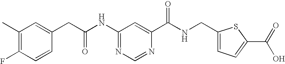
N1=C(NC(CC2=CC(C)=C(F)C=C2)=O)C=C(C(NCC2=CC=C(C(=O)O)S2)=O)N=C1
